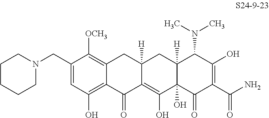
C1=C(CN2CCCCC2)C([OCH3])=C2C(=C1O)C(=O)C1=C(O)C3(O)C([H])(CC1([H])C2)C(N(C)C)C(O)=C(C(N)=O)C3=O
